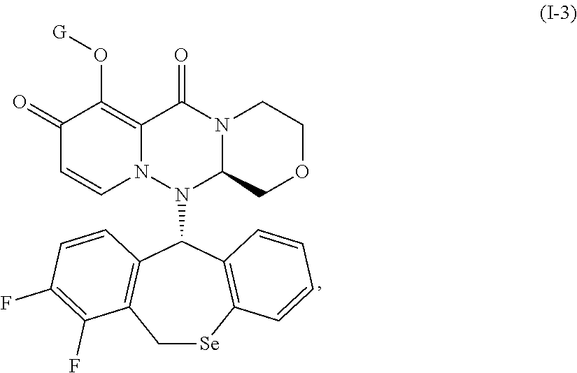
C1(F)=C(F)C2=C(C=C1)C(N1C3COCCN3C(=O)C3=C(O[G])C(=O)C=CN13)C1=C(C=CC=C1)[Se]C2
